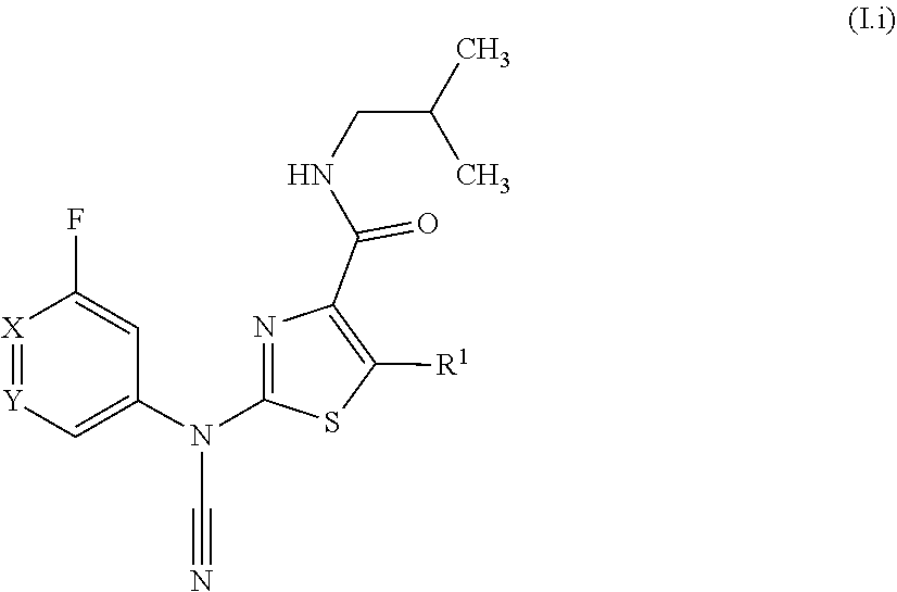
N(C#N)(C1=NC(C(NCC(C)C)=O)=C([R1])S1)C1=C[Y]=[X]C(F)=C1
